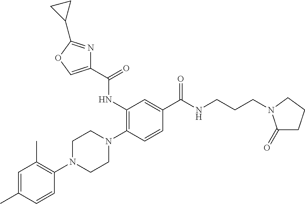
C1=C(C)C=CC(N2CCN(C3=C(NC(C4=COC(C5CC5)=N4)=O)C=C(C(NCCCN4C(=O)CCC4)=O)C=C3)CC2)=C1C
